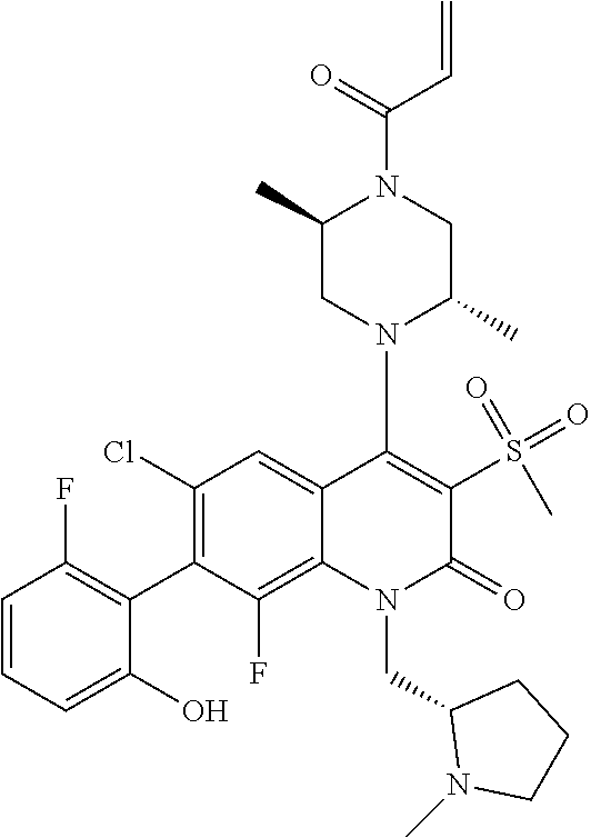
C1(Cl)=C(C2=C(F)C=CC=C2O)C(F)=C2C(=C1)C(N1C(C)CN(C(=O)C=C)C(C)C1)=C(S(=O)(=O)C)C(=O)N2CC1N(C)CCC1
